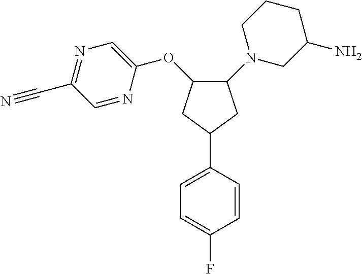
C1=C(F)C=CC(C2CC(OC3=CN=C(C#N)C=N3)C(N3CC(N)CCC3)C2)=C1
